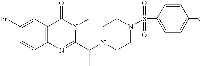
C1(Br)=CC2=C(C=C1)N=C(C(N1CCN(S(C3=CC=C(Cl)C=C3)(=O)=O)CC1)C)N(C)C2=O
